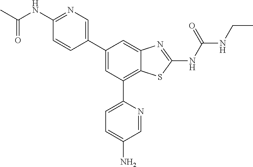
C1(C2=CC(C3=CC=C(N)C=N3)=C3C(=C2)N=C(NC(NCC)=O)S3)=CN=C(NC(C)=O)C=C1
